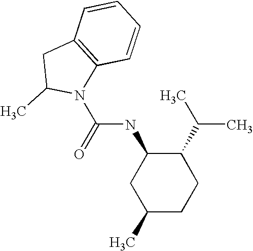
N(C1CC(C)CCC1C(C)C)C(N1C2=C(CC1C)C=CC=C2)=O
